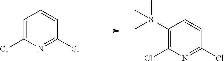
C1=C(Cl)N=C(Cl)C=C1.[Si](C)(C)(C)C1=C(Cl)N=C(Cl)C=C1
